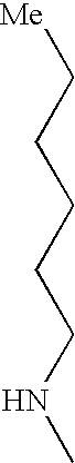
[Me]CCCCCNC
